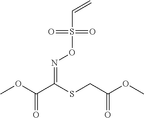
O(S(C=C)(=O)=O)N=C(C(OC)=O)SCC(OC)=O
